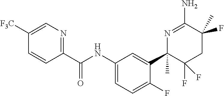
C1([F3C])=CN=C(C(NC2=CC=C(F)C(C3(C)C(F)(F)CC(F)(C)C(N)=N3)=C2)=O)C=C1
